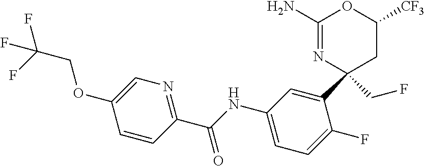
C1(N)=NC(C2=CC(NC(C3=NC=C(OCC(F)(F)F)C=C3)=O)=CC=C2F)(CF)CC([CF3])O1
